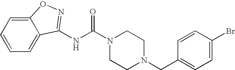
N(C(N1CCN(CC2=CC=C(Br)C=C2)CC1)=O)C1=NOC2=CC=CC=C21
